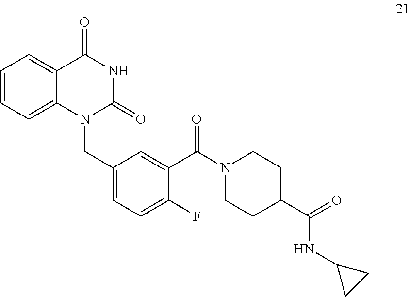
C1=CC=C2C(=C1)C(=O)NC(=O)N2CC1=CC=C(F)C(C(N2CCC(C(=O)NC3CC3)CC2)=O)=C1
